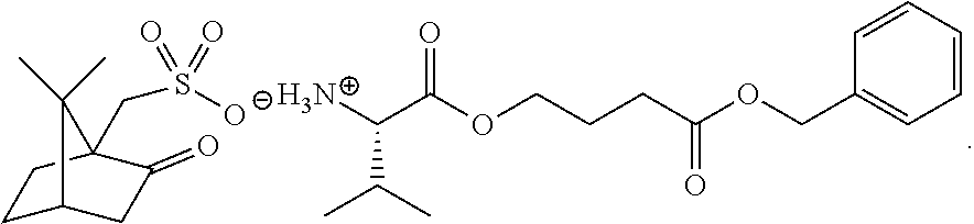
C1(COC(CCCOC(C(N)C(C)C)=O)=O)=CC=CC=C1.S(CC12C(C)(C)C(CC1=O)CC2)(O)(=O)=O
